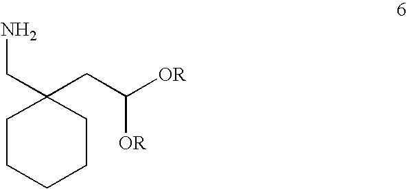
C1CCCCC1(CN)CC([OR])[OR]
